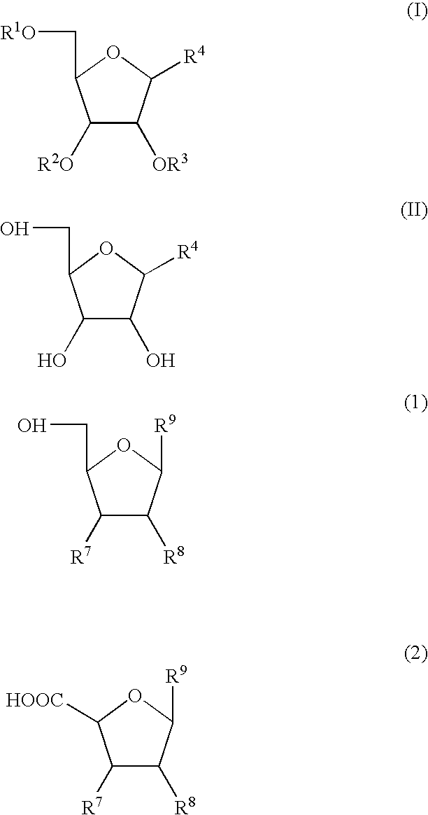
C1([R2O])C([OR3])C([R4])OC1C[R1O].C1(O)C(O)C([R4])OC1CO.C1([R7])C([R8])C([R9])OC1CO.C1([R7])C([R8])C([R9])OC1[HOOC]
